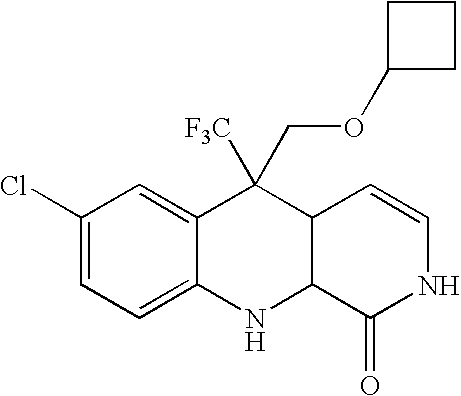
C1(Cl)=CC=C2C(=C1)C([F3C])(COC1CCC1)C1C(N2)C(=O)NC=C1
